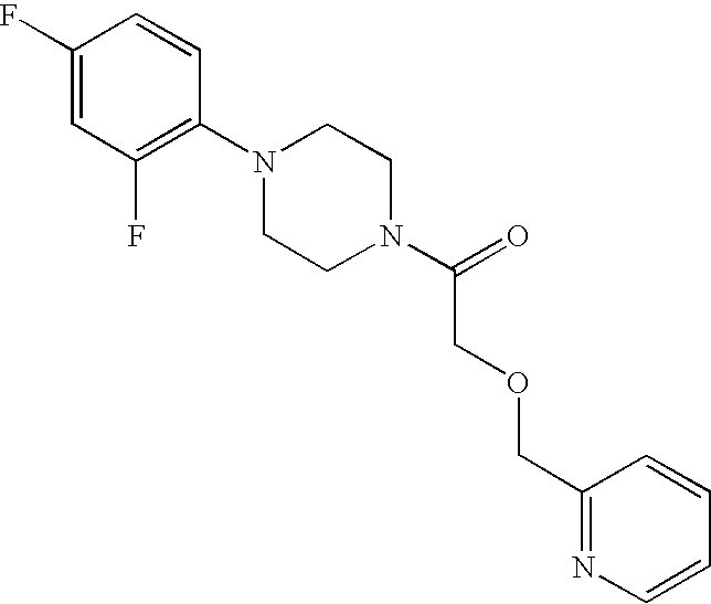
C1(F)=CC(F)=C(N2CCN(C(=O)COCC3=NC=CC=C3)CC2)C=C1
